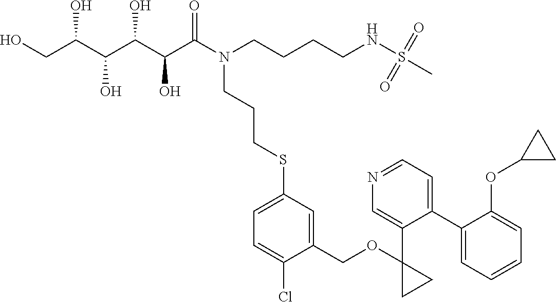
OCC(C(C(C(C(N(CCCCNS(C)(=O)=O)CCCSC1=CC=C(Cl)C(COC2(C3=CN=CC=C3C3=CC=CC=C3OC3CC3)CC2)=C1)=O)O)O)O)O
